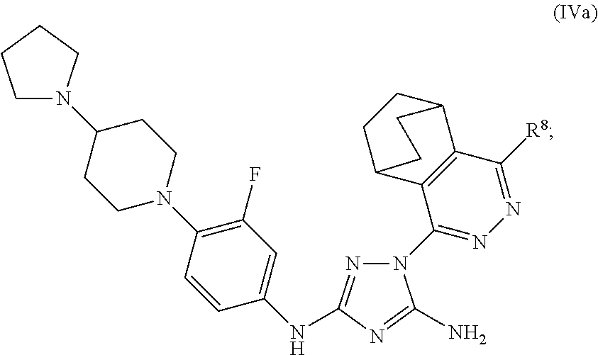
C1(N2N=C(NC3=CC(F)=C(N4CCC(N5CCCC5)CC4)C=C3)N=C2N)=NN=C([R8])C2=C1C1CCC2CC1
